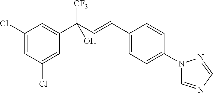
C1(Cl)=CC(Cl)=CC(C(C=CC2=CC=C(N3C=NC=N3)C=C2)([CF3])O)=C1
